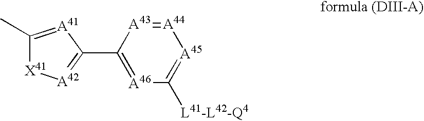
C1(C)=[A41]C(C2=[A46]C([L41-L42-Q4])=[A45][A44]=[A43]2)=[A42][X41]1
